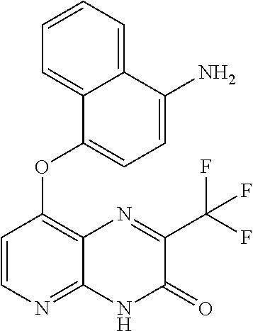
C12=CC=CC=C1C(N)=CC=C2OC1=C2C(=NC=C1)NC(=O)C(C(F)(F)F)=N2
